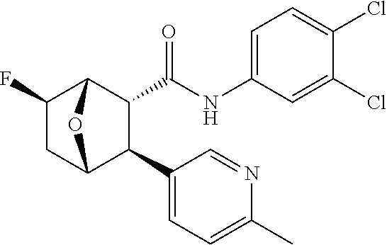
C12C(C(NC3=CC=C(Cl)C(Cl)=C3)=O)C(C3=CC=C(C)N=C3)C(CC1F)O2
